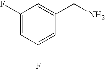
C1(F)=CC(F)=CC(CN)=C1
